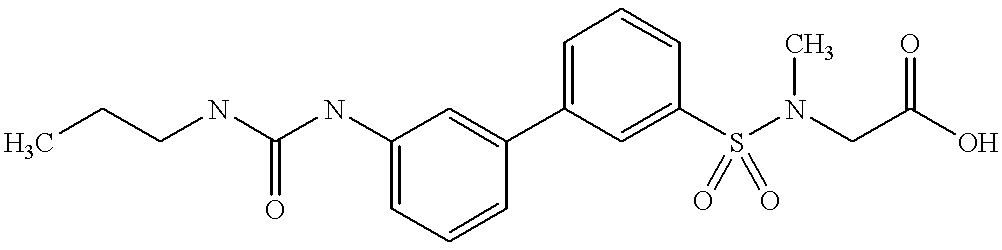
C1=CC(C2=CC=CC(S(N(CC(O)=O)C)(=O)=O)=C2)=CC(NC(NCCC)=O)=C1
